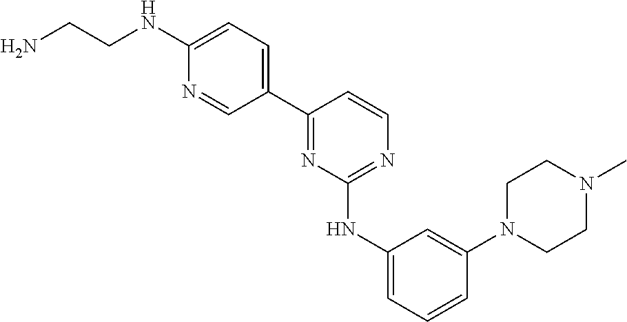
C1(C2=NC(NC3=CC=CC(N4CCN(C)CC4)=C3)=NC=C2)=CC=C(NCCN)N=C1
